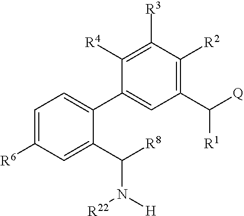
C1=C([R6])C=C(C([R8])N([H])[R22])C(C2=CC(C([Q])[R1])=C([R2])C([R3])=C2[R4])=C1
